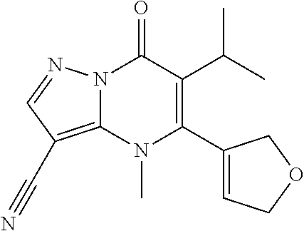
N12C(=C(C#N)C=N1)N(C)C(C1=CCOC1)=C(C(C)C)C2=O
